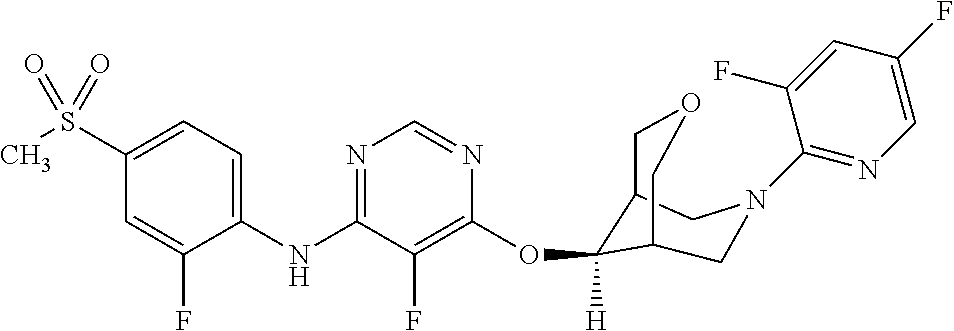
C1(NC2=NC=NC(OC3([H])C4COCC3CN(C3=NC=C(F)C=C3F)C4)=C2F)=CC=C(S(C)(=O)=O)C=C1F
